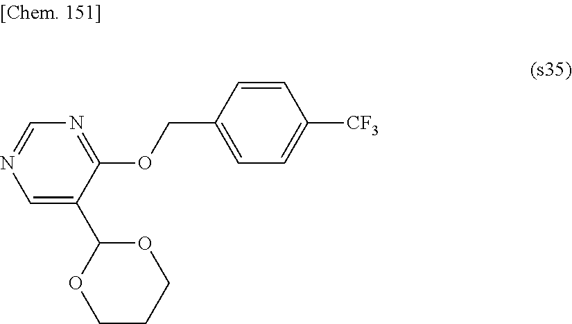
C1(OCC2=CC=C([CF3])C=C2)=NC=NC=C1C1OCCCO1
